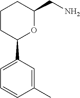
C1=C(C2OC(CN)CCC2)C=C(C)C=C1
